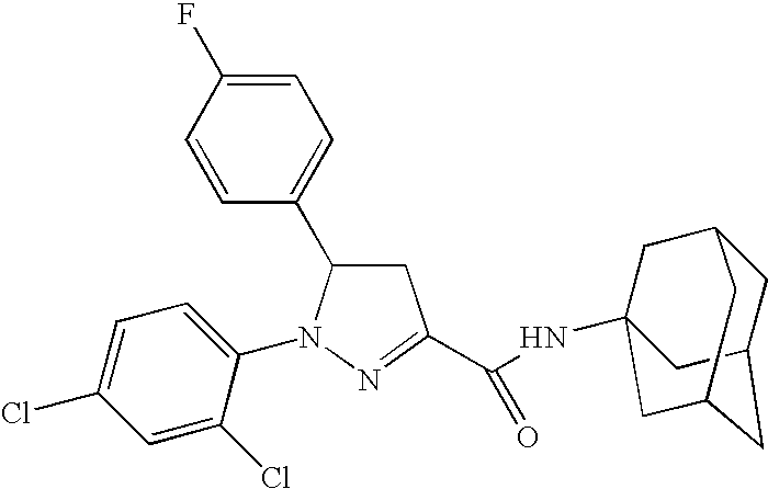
C1=C(F)C=CC(C2CC(C(NC34CC5CC(CC(C3)C5)C4)=O)=NN2C2=CC=C(Cl)C=C2Cl)=C1
